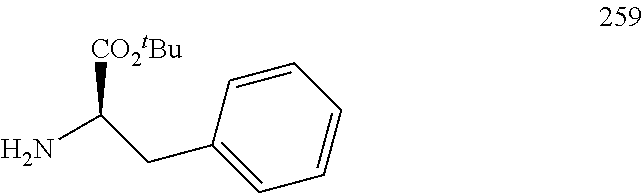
C1=CC(CC([CO2tBu])N)=CC=C1
